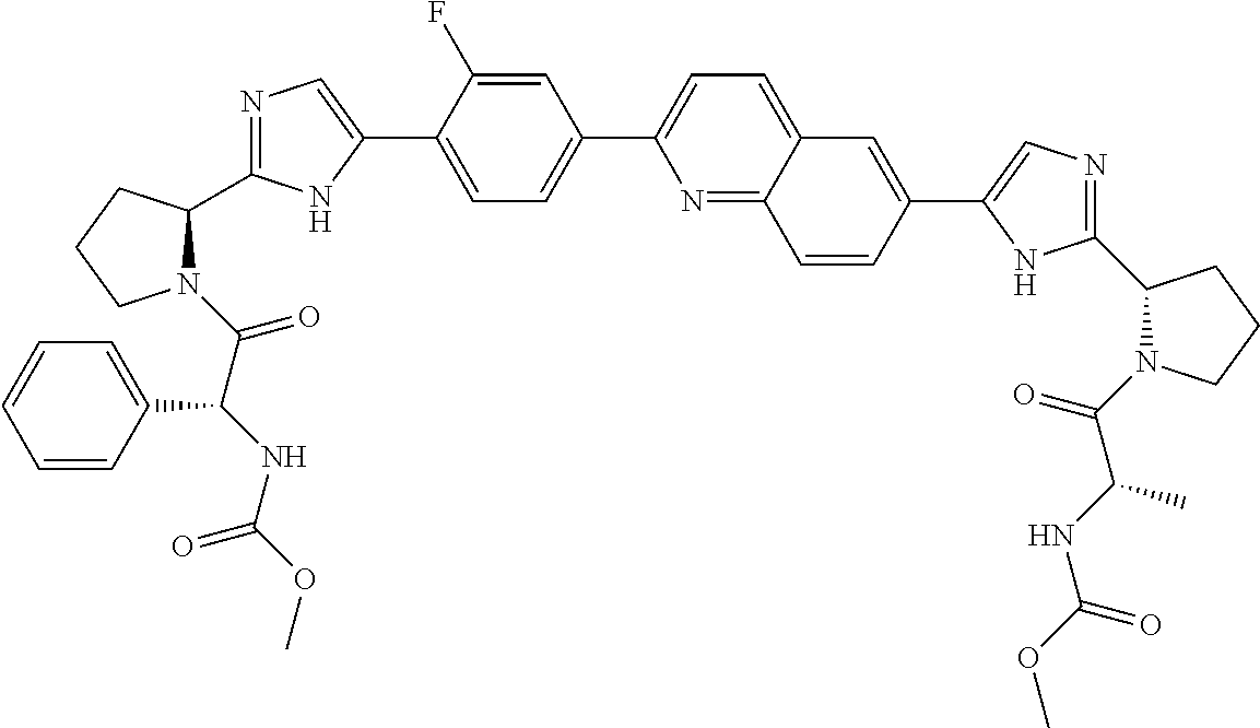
C1=C(C2=CN=C(C3N(C(C(NC(OC)=O)C4=CC=CC=C4)=O)CCC3)N2)C(F)=CC(C2=CC=C3C(=N2)C=CC(C2=CN=C(C4N(C(C(NC(OC)=O)C)=O)CCC4)N2)=C3)=C1
